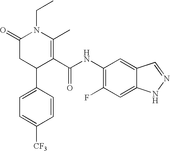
C1(=O)CC(C2=CC=C([CF3])C=C2)C(C(NC2=C(F)C=C3C(=C2)C=NN3)=O)=C(C)N1CC
